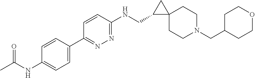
C1(CN2CCC3(CC2)CC3CNC2=NN=C(C3=CC=C(NC(C)=O)C=C3)C=C2)CCOCC1
